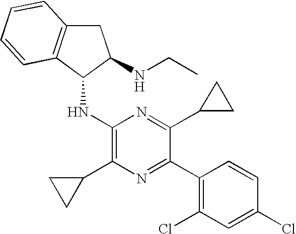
C1(C2=NC(C3CC3)=C(NC3C(NCC)CC4=C3C=CC=C4)N=C2C2CC2)=C(Cl)C=C(Cl)C=C1
